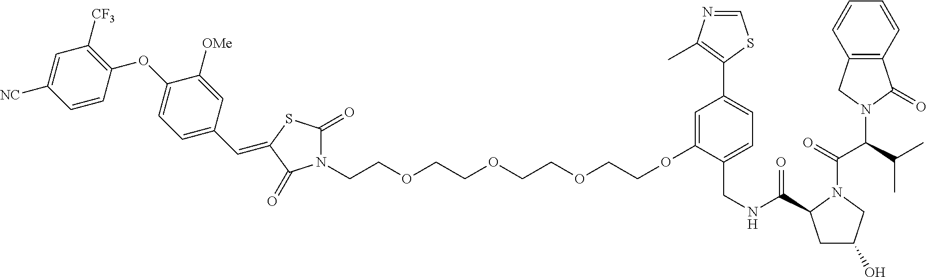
C1=CC(OC2=CC=C(C=C3SC(=O)N(CCOCCOCCOCCOC4=CC(C5=C(C)N=CS5)=CC=C4CNC(=O)C4CC(O)CN4C(=O)C(C(C)C)N4C(=O)C5=C(C4)C=CC=C5)C3=O)C=C2[OMe])=C([CF3])C=C1[NC]
